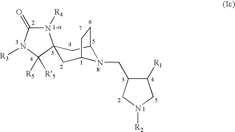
N1([R4])C(=O)N([R3])C([R5])([R5])C12CC1N(CC3C([R1])CN([R2])C3)C(C2)CC1
